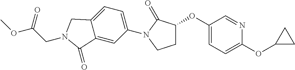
C1(OC2CCN(C3=CC=C4C(=C3)C(=O)N(CC(OC)=O)C4)C2=O)=CC=C(OC2CC2)N=C1
